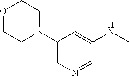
C1(N2CCOCC2)=CN=CC(NC)=C1
